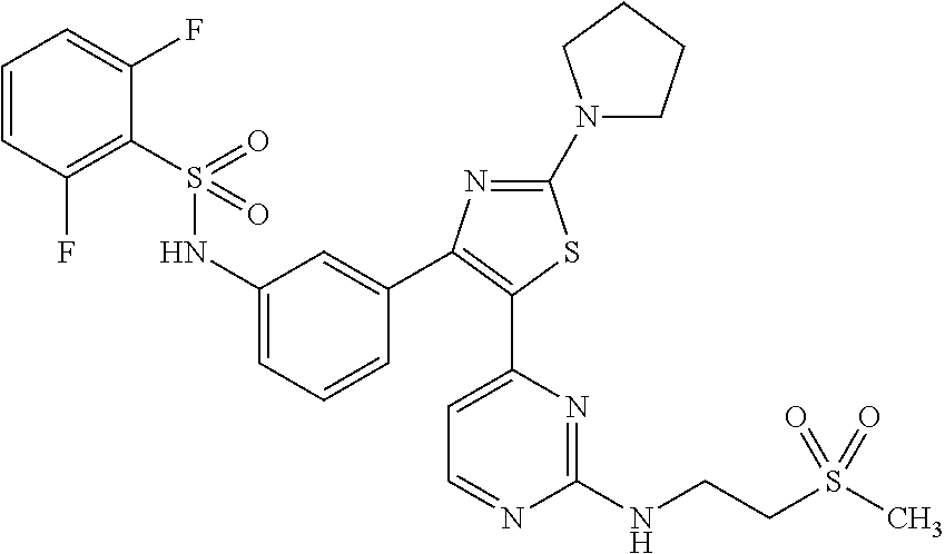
N1(C2=NC(C3=CC(NS(C4=C(F)C=CC=C4F)(=O)=O)=CC=C3)=C(C3=CC=NC(NCCS(C)(=O)=O)=N3)S2)CCCC1
